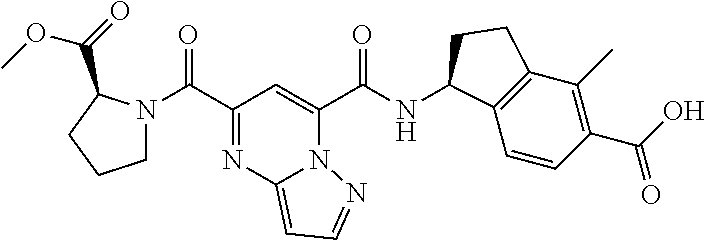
C1N(C(C2=NC3=CC=NN3C(C(NC3C4=C(C(C)=C(C(O)=O)C=C4)CC3)=O)=C2)=O)C(C(=O)OC)CC1
